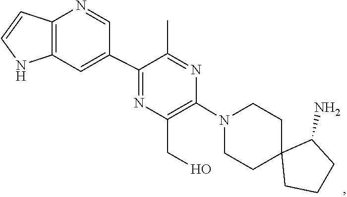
C1C2(CCCC2N)CCN(C2=C(CO)N=C(C3=CC4=C(N=C3)C=CN4)C(C)=N2)C1
